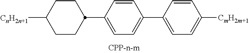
C1CC([CnH2n+1])CCC1C1=CC=C(C2=CC=C([CmH2m+1])C=C2)C=C1
